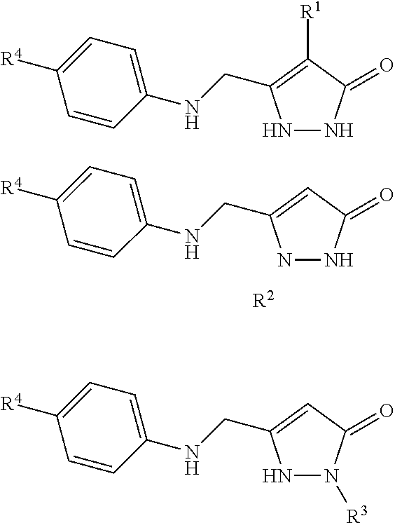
N1NC(=O)C([R1])=C1CNC1=CC=C([R4])C=C1.N1N([R3])C(=O)C=C1CNC1=CC=C([R4])C=C1.[R2].N1NC(=O)C=C1CNC1=CC=C([R4])C=C1
